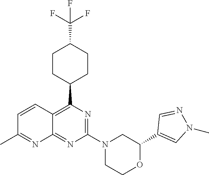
C1(C2=C3C(=NC(N4CCOC(C5=CN(C)N=C5)C4)=N2)N=C(C)C=C3)CCC(C(F)(F)F)CC1
